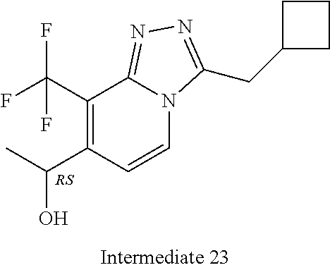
C1(C(F)(F)F)=C(C(O)C)C=CN2C1=NN=C2CC1CCC1
